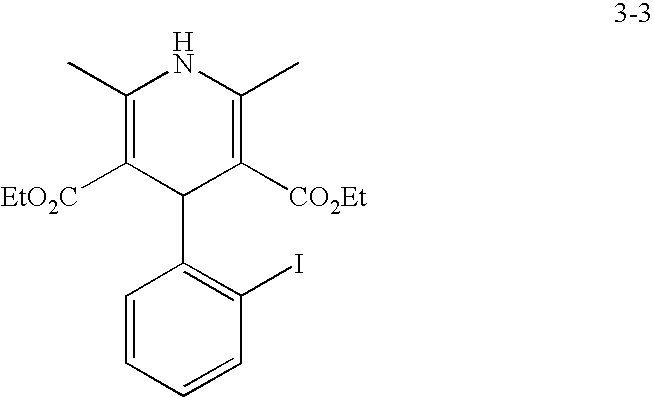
C1=CC=CC(I)=C1C1C([CO2Et])=C(C)NC(C)=C1[EtO2C]
